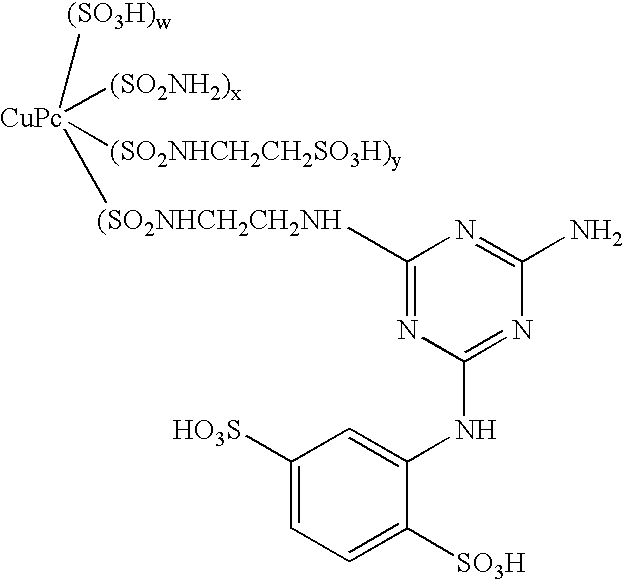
[(SO3H)w][CuPc]([(SO2NH2)x])([(SO2NHCH2CH2SO3H)y])[(SO2NHCH2CH2NH]C1=NC(NC2=CC([HO3S])=CC=C2[SO3H])=NC(N)=N1
